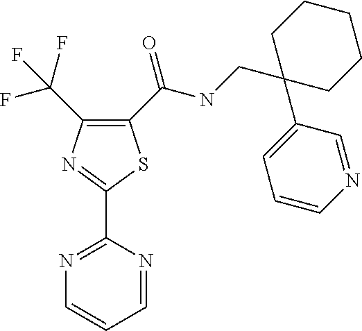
C1(C(NCC2(C3=CC=CN=C3)CCCCC2)=O)=C(C(F)(F)F)N=C(C2=NC=CC=N2)S1
